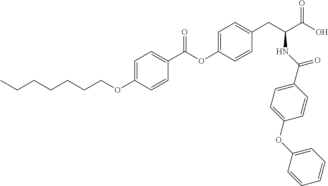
C1=C(OCCCCCCC)C=CC(C(OC2=CC=C(CC(C(O)=O)NC(C3=CC=C(OC4=CC=CC=C4)C=C3)=O)C=C2)=O)=C1
